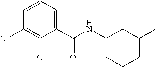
C1=CC=C(C(NC2CCCC(C)C2C)=O)C(Cl)=C1Cl
